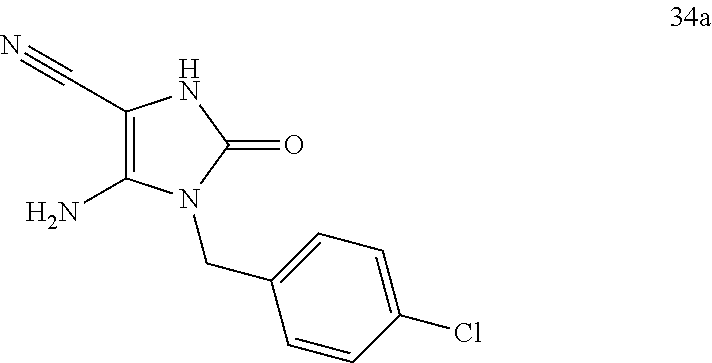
C1(C#N)=C(N)N(CC2=CC=C(Cl)C=C2)C(=O)N1
